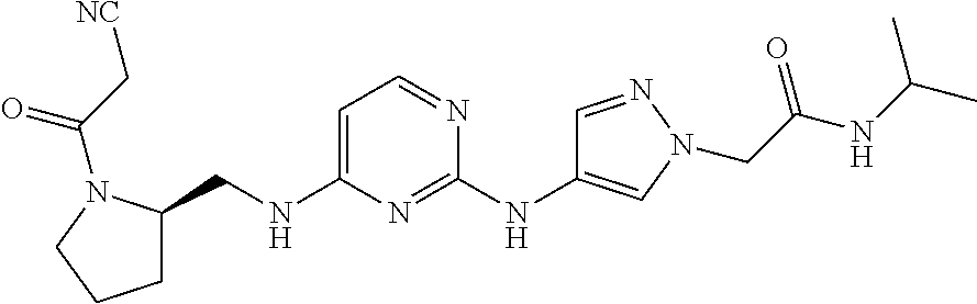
C1=C(NCC2CCCN2C(C[NC])=O)N=C(NC2=CN(CC(NC(C)C)=O)N=C2)N=C1
